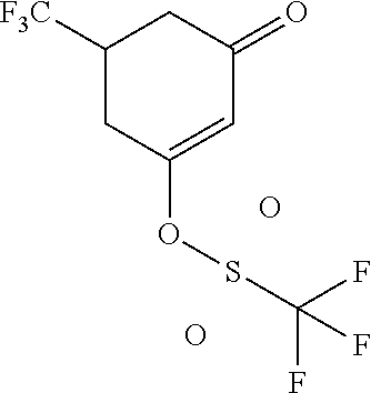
C1([F3C])CC(OSC(F)(F)F)=CC(=O)C1.O.O
